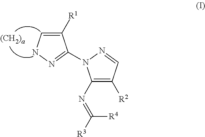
N1=CC([R2])=C(N=C([R3])[R4])N1C1=NNC=C1[R1]
